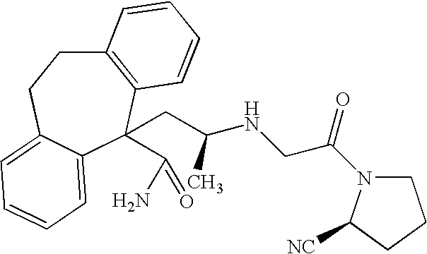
C12=C(C(CC(NCC(N3CCCC3[NC])=O)C)(C(N)=O)C3=CC=CC=C3CC1)C=CC=C2
